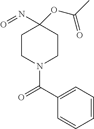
C1CN(C(C2=CC=CC=C2)=O)CCC1(N=O)OC(C)=O
